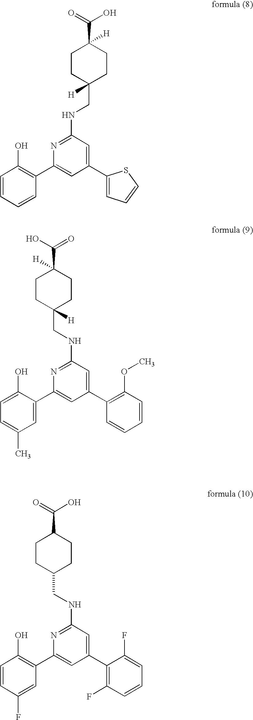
C1CC(CNC2=NC(C3=C(O)C=CC=C3)=CC(C3=CC=CS3)=C2)([H])CCC1(C(=O)O)[H].C1CC(CNC2=NC(C3=CC(C)=CC=C3O)=CC(C3=C(OC)C=CC=C3)=C2)([H])CCC1(C(O)=O)[H].C1CC(CNC2=NC(C3=C(O)C=CC(F)=C3)=CC(C3=C(F)C=CC=C3F)=C2)CCC1C(=O)O
